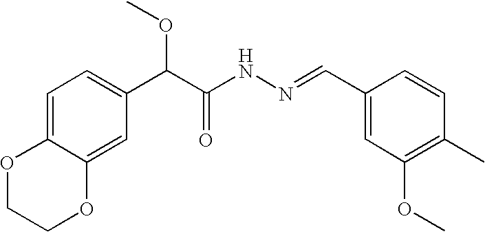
C1=C2C(=CC(C(C(NN=CC3=CC(OC)=C(C)C=C3)=O)OC)=C1)OCCO2
